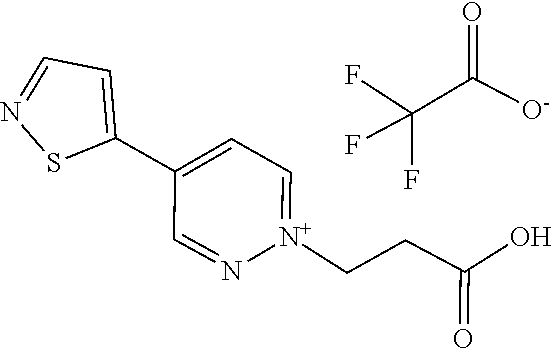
C1(C2=CC=[N+](CCC(=O)O)N=C2)=CC=NS1.FC(F)(F)C(=O)[O-]
